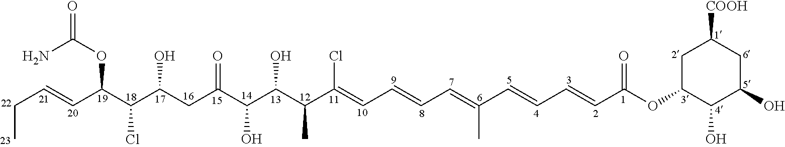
CCC=CC(C(C(CC(C(C(C(C(=CC=CC=C(C=CC=CC(OC1CC([COOH])CC(O)C1O)=O)C)Cl)C)O)O)=O)O)Cl)OC(N)=O
